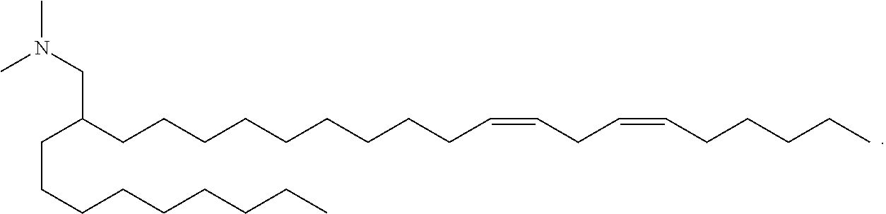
C(C(CCCCCCCCCC=CCC=CCCCCC)CCCCCCCCC)N(C)C
